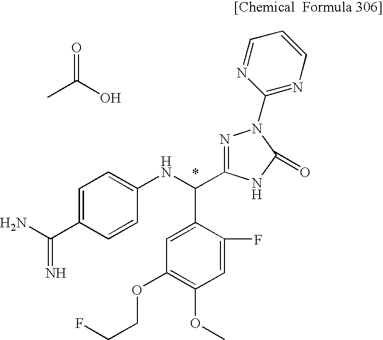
CC(O)=O.NC(C1=CC=C(NC(C2=CC(OCCF)=C(OC)C=C2F)C2=NN(C3=NC=CC=N3)C(=O)N2)C=C1)=N
